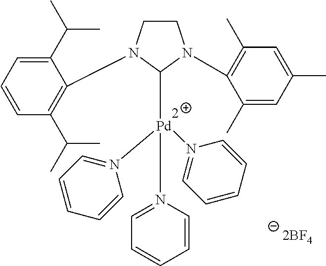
C1CN(C2=C(C(C)C)C=CC=C2C(C)C)C([Pd](N2=CC=CC=C2)(N2=CC=CC=C2)N2=CC=CC=C2)N1C1=C(C)C=C(C)C=C1C
